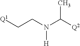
N([H])(CC[Q1])C([Q2])C
